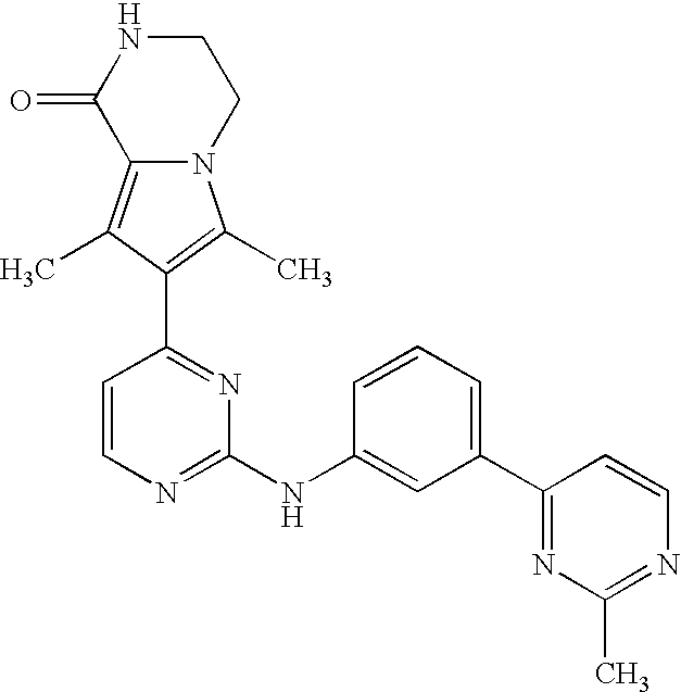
N12C(=C(C)C(C3=NC(NC4=CC(C5=NC(C)=NC=C5)=CC=C4)=NC=C3)=C1C)C(=O)NCC2
